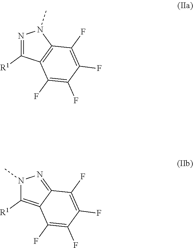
N1=C([R1])C2=C(N1C)C(F)=C(F)C(F)=C2F.N1(C)C([R1])=C2C(=N1)C(F)=C(F)C(F)=C2F
